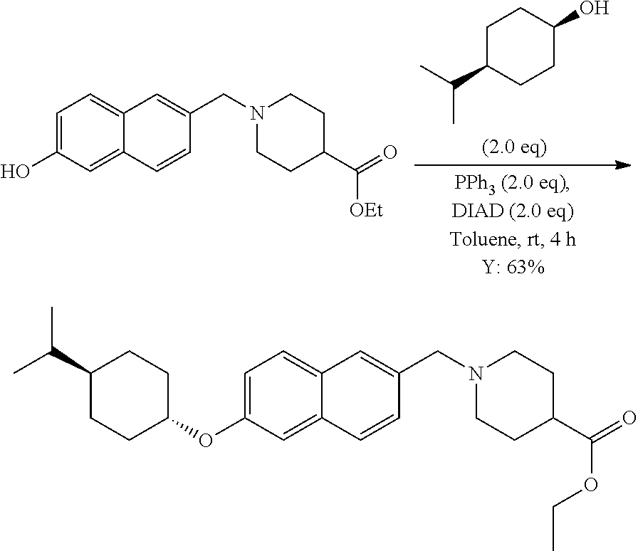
C1C(C(C)C)CCC(O)C1.C1=C(O)C=C2C(=C1)C=C(CN1CCC(C([OEt])=O)CC1)C=C2.C1=C(OC2CCC(C(C)C)CC2)C=C2C(=C1)C=C(CN1CCC(C(OCC)=O)CC1)C=C2
